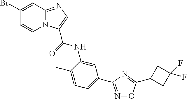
C1=CN2C(=NC=C2C(=O)NC2=CC(C3=NOC(C4CC(F)(F)C4)=N3)=CC=C2C)C=C1Br
